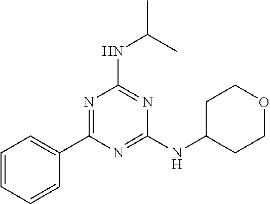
C1(C2=NC(NC(C)C)=NC(NC3CCOCC3)=N2)=CC=CC=C1
